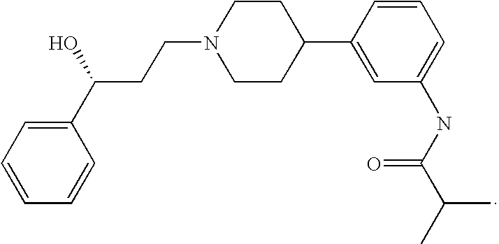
C1CC(C2=CC(NC(C(C)C)=O)=CC=C2)CCN1CCC(C1=CC=CC=C1)O
